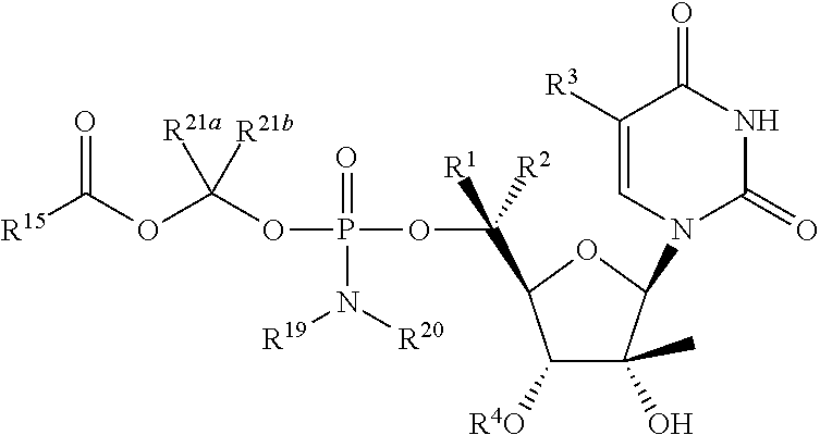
C([R1])([R2])(C1C([R4O])C(O)(C)C(N2C(=O)NC(=O)C([R3])=C2)O1)OP(=O)(N([R20])[R19])OC(OC([R15])=O)([R21a])[R21b]
